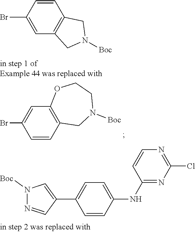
C1=CC(NC2=NC(Cl)=NC=C2)=CC=C1C1=CN([Boc])N=C1.C1=CC2=C(C=C1Br)OCCN([Boc])C2.C1=CC(Br)=CC2=C1CN([Boc])C2
